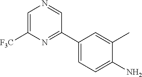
NC1=CC=C(C2=NC([F3C])=CN=C2)C=C1C
